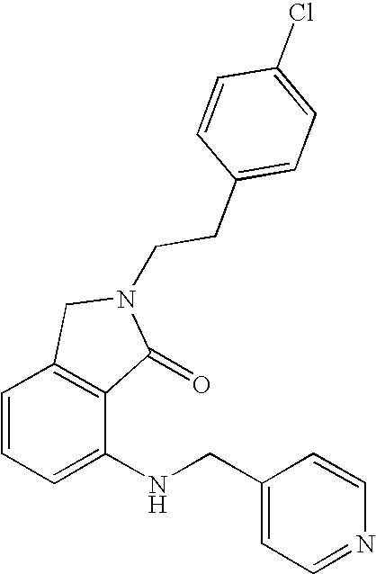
C1=CC=C(NCC2=CC=NC=C2)C2=C1CN(CCC1=CC=C(Cl)C=C1)C2=O
